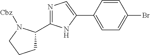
C1C(C2=NC=C(C3=CC=C(Br)C=C3)N2)N([Cbz])CC1
